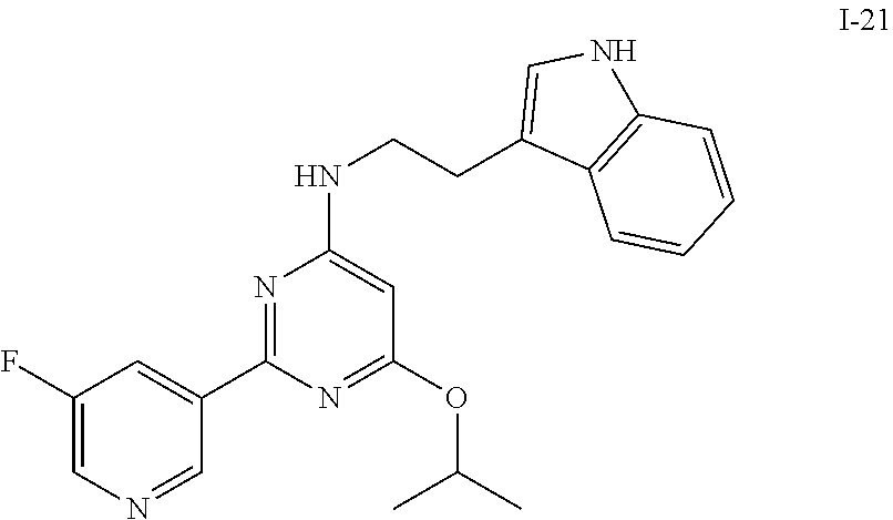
C1(C2=NC(NCCC3=CNC4=C3C=CC=C4)=CC(OC(C)C)=N2)=CC(F)=CN=C1
